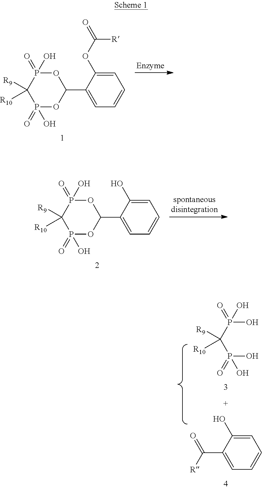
O1P(=O)(O)C([R9])([R10])P(=O)(O)OC1C1=CC=CC=C1OC(=O)[R].OP(C(P(O)(=O)O)([R9])[R10])(=O)O.C1=C(O)C(C([R])=O)=CC=C1.O1P(=O)(O)C([R9])([R10])P(=O)(O)OC1C1=CC=CC=C1O
